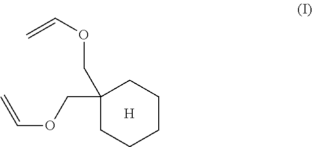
C1(COC=C)(COC=C)CCCCC1.[H]
